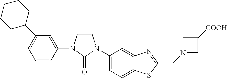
C1CN(C2=CC(C3CCCCC3)=CC=C2)C(=O)N1C1=CC=C2C(=C1)N=C(CN1CC([COOH])C1)S2
